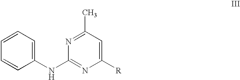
C1=CC(NC2=NC([R])=CC(C)=N2)=CC=C1
